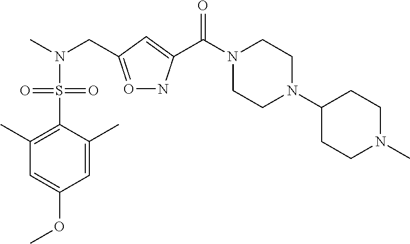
C1=C(C)C(S(=O)(=O)N(CC2=ONC(C(N3CCN(C4CCN(C)CC4)CC3)=O)=C2)C)=C(C)C=C1OC
